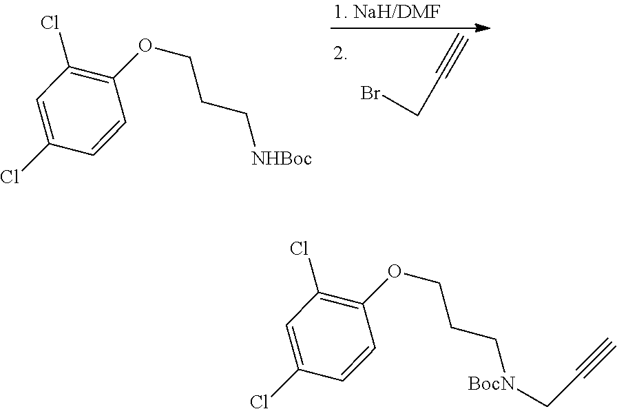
C(C#C)Br.C1=C(Cl)C=CC(OCCC[NHBoc])=C1Cl.C1=C(Cl)C=CC(OCCC[BocN]CC#C)=C1Cl
